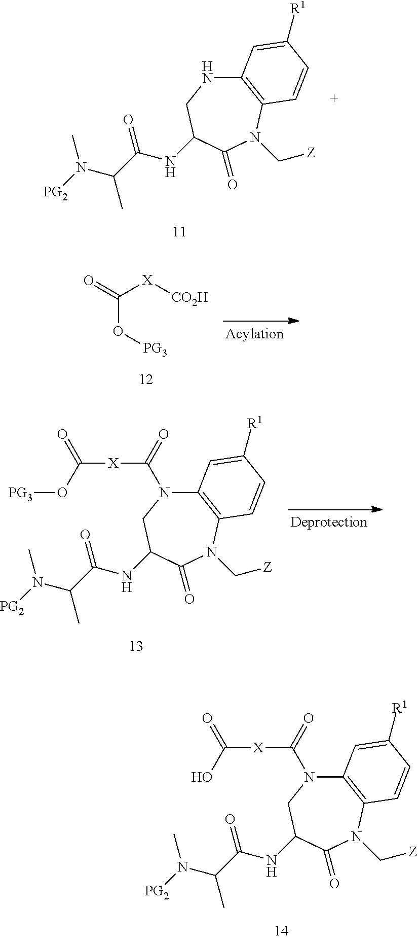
C12=C(N(C[Z])C(=O)C(NC(C(N([PG2])C)C)=O)CN1C(=O)[X]C(=O)O)C=CC([R1])=C2.C12=C(N(C[Z])C(=O)C(NC(C(N([PG2])C)C)=O)CN1)C=CC([R1])=C2.O=C([X][CO2H])O[PG3].C12=C(N(C[Z])C(=O)C(NC(C(N([PG2])C)C)=O)CN1C(=O)[X]C(=O)O[PG3])C=CC([R1])=C2
